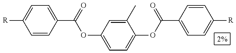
C1=CC(C(=O)OC2=CC=C(OC(C3=CC=C([R])C=C3)=O)C(C)=C2)=CC=C1[R]
